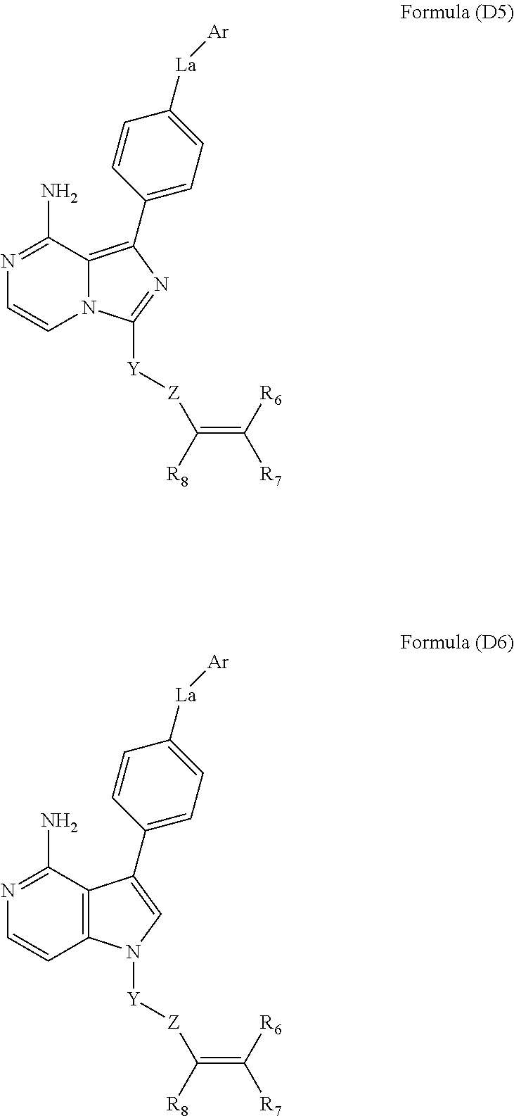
N12C(=C(C3=CC=C([La][Ar])C=C3)N=C1[Y][Z]C(=C([R7])[R6])[R8])C(N)=NC=C2.C12=C(C(N)=NC=C1)C(C1=CC=C([La][Ar])C=C1)=CN2[Y][Z]C(=C([R7])[R6])[R8]
